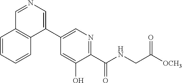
C1(C2=CN=CC3=C2C=CC=C3)=CN=C(C(NCC([OCH3])=O)=O)C(O)=C1
